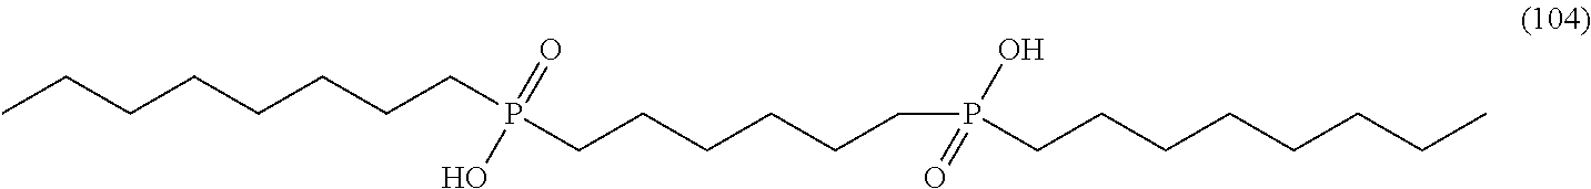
CCCCCCCCP(CCCCCCP(CCCCCCCC)(O)=O)(=O)O
